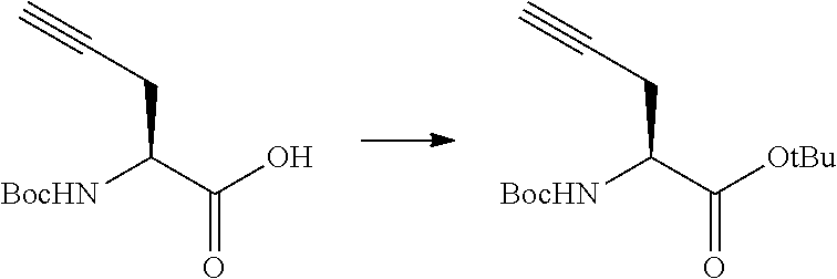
[BocHN]C(C(O)=O)CC#C.[BocHN]C(C([OtBu])=O)CC#C
